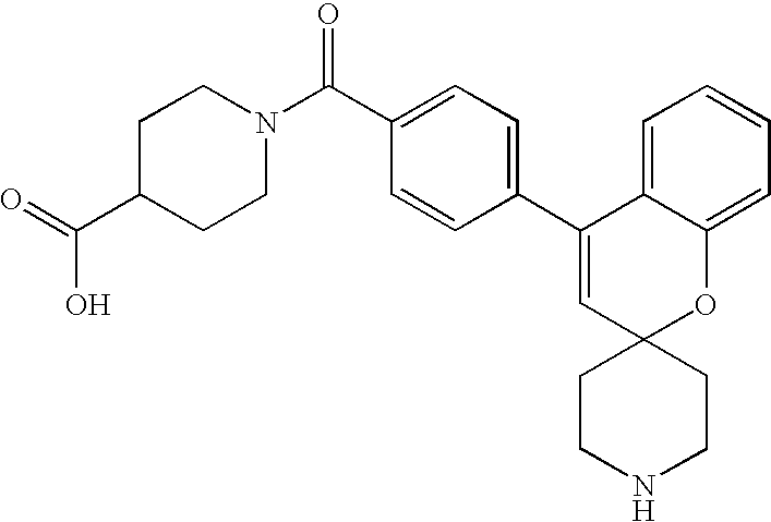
N1(C(=O)C2=CC=C(C3=CC4(OC5=CC=CC=C35)CCNCC4)C=C2)CCC(C(O)=O)CC1
